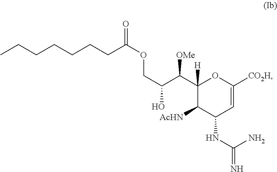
C1(C(C(O)COC(CCCCCCC)=O)[OMe])([H])C([AcHN])C(NC(N)=N)C=C([CO2H])O1
